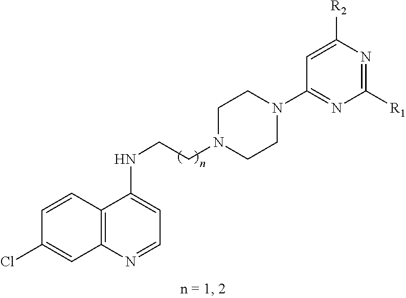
C1=CC2=C(C=C1Cl)N=CC=C2NCCN1CCN(C2=NC([R1])=NC([R2])=C2)CC1
